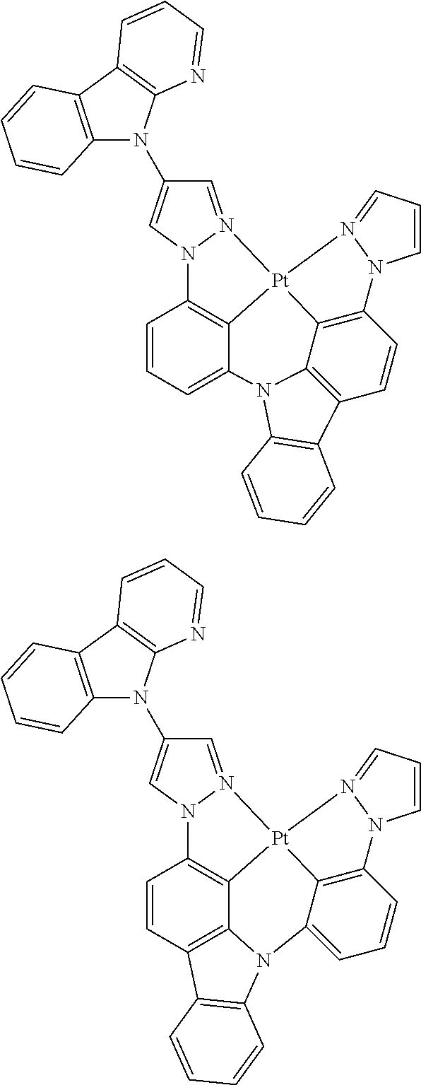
C1=N2N(C=C1N1C3=C(C4=C1N=CC=C4)C=CC=C3)C1=C3C4=C(C=C1)C1=C(N4C4=CC=CC5=C4[Pt]23N2=CC=CN52)C=CC=C1.C1=N2N(C=C1N1C3=C(C4=C1N=CC=C4)C=CC=C3)C1=C3C(=CC=C1)N1C4=C(C=CC5=C4[Pt]23N2=CC=CN52)C2=C1C=CC=C2
